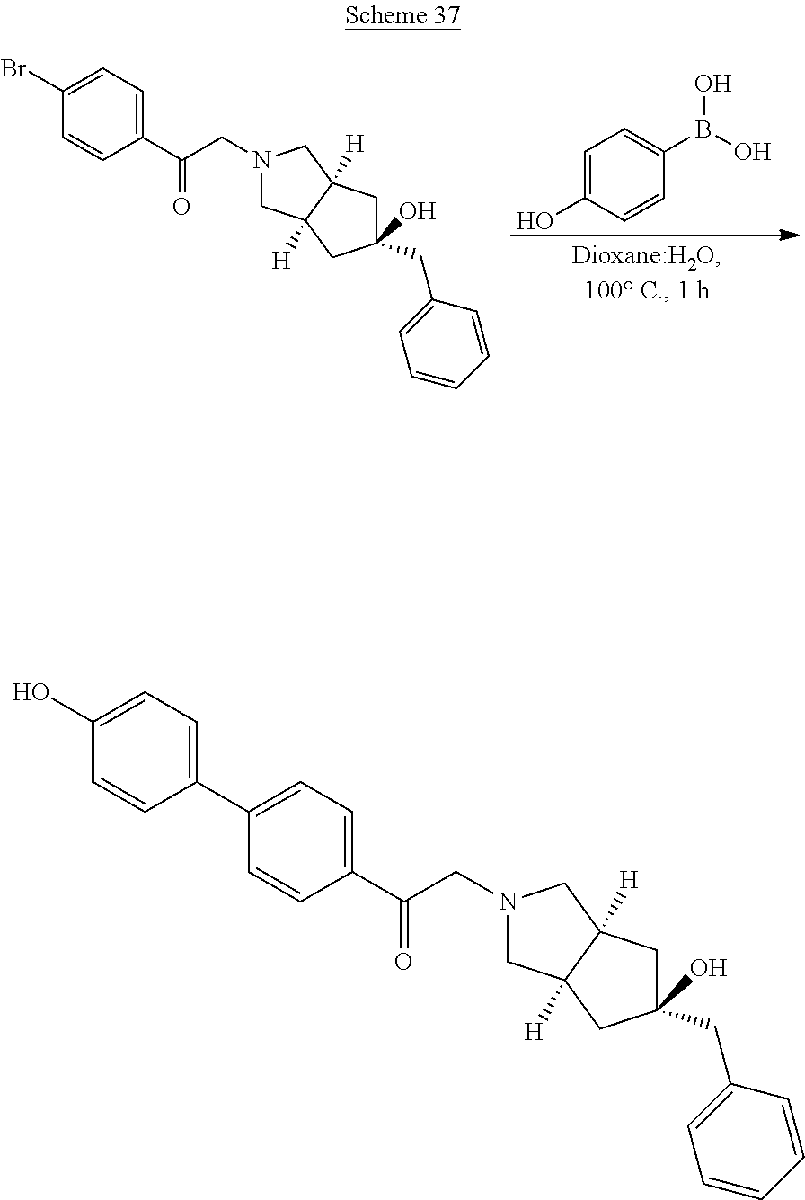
C1=C(O)C=CC(B(O)O)=C1.C1(Br)=CC=C(C(CN2CC3([H])C([H])(C2)CC(CC2=CC=CC=C2)(O)C3)=O)C=C1.C1(C2=CC=C(O)C=C2)=CC=C(C(CN2CC3([H])C([H])(C2)CC(CC2=CC=CC=C2)(O)C3)=O)C=C1
